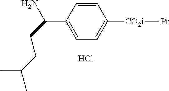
C1(C(N)CCC(C)C)=CC=C([CO2i][Pr])C=C1.Cl
